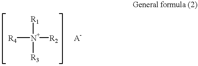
[R4][N+]([R3])([R1])[R2].[A-]
